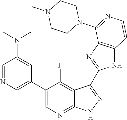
C1=NC=C(C2=CN=C3C(=C2F)C(C2=NC4=C(N2)C=CN=C4N2CCN(C)CC2)=N[N H]3)C=C1N(C)C
